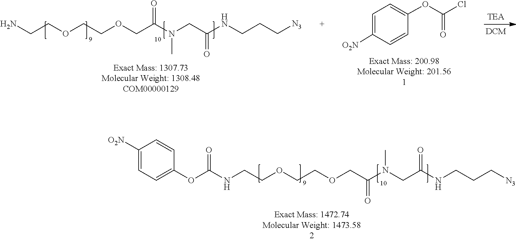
C1=CC(OC(=O)NCCOCCOCC(=O)N(CC(NCCC[N3])=O)C)=CC=C1[O2N].N(C)(CC(=O)NCCC[N3])C(COCCOCCN)=O.C1=C([O2N])C=CC(OC(=O)Cl)=C1
